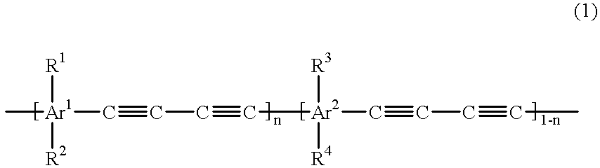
C[Ar1](C#CC#C[Ar2](C#CC#CC)([R3])[R4])([R1])[R2]
